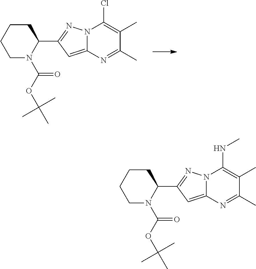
C1CCCN(C(OC(C)(C)C)=O)C1C1=NN2C(=C1)N=C(C)C(C)=C2Cl.C1CCCN(C(OC(C)(C)C)=O)C1C1=NN2C(=C1)N=C(C)C(C)=C2NC
